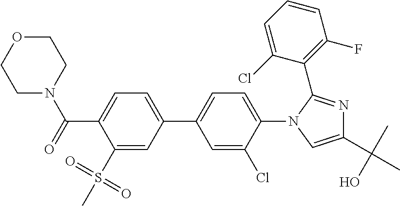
C1(S(C)(=O)=O)=CC(C2=CC=C(N3C(C4=C(F)C=CC=C4Cl)=NC(C(C)(O)C)=C3)C(Cl)=C2)=CC=C1C(N1CCOCC1)=O
